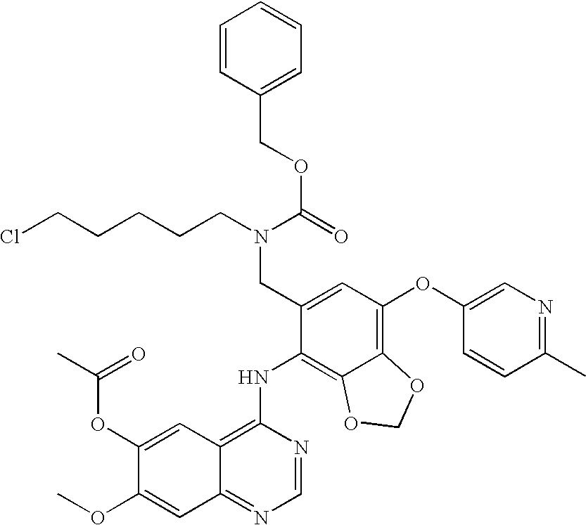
O(C(=O)N(CCCCCCl)CC1=CC(OC2=CN=C(C)C=C2)=C2C(=C1NC1=C3C(=NC=N1)C=C(OC)C(OC(C)=O)=C3)OCO2)CC1=CC=CC=C1
